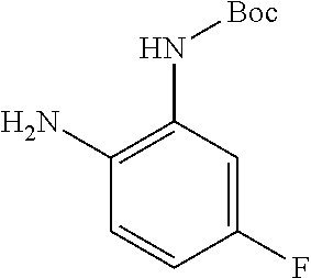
NC1=C(N[Boc])C=C(F)C=C1
